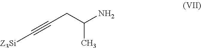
[Z3Si]C#CCC(C)N
